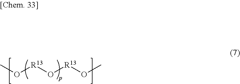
O([R13]O[R13]OC)C
